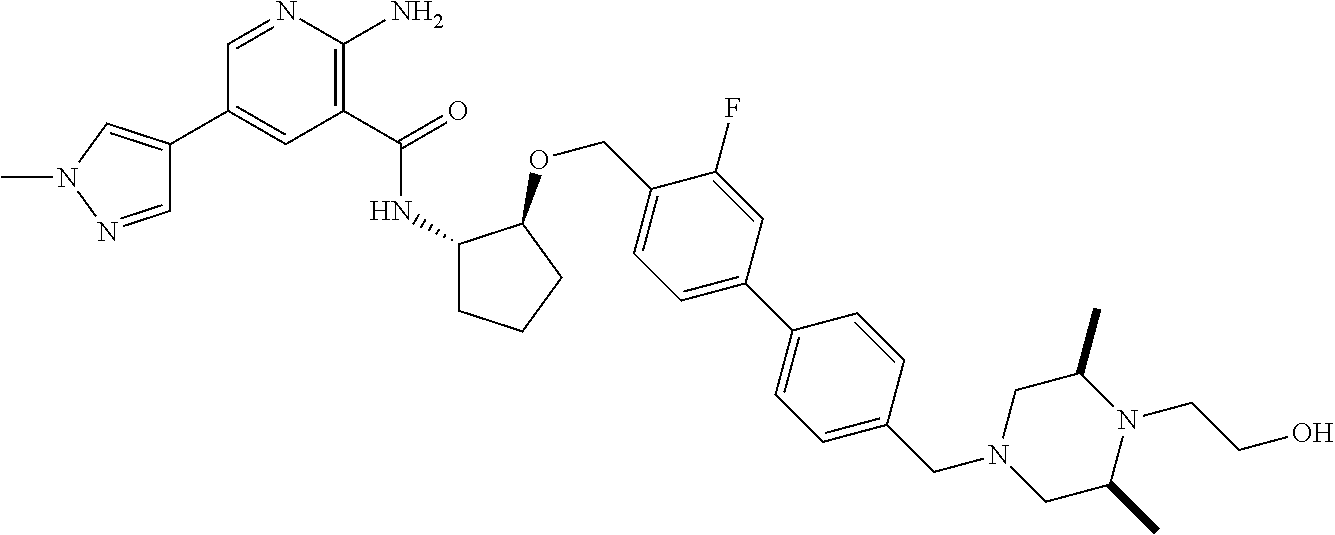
C1(C(=O)NC2CCCC2OCC2=CC=C(C3=CC=C(CN4CC(C)N(CCO)C(C)C4)C=C3)C=C2F)=C(N)N=CC(C2=CN(C)N=C2)=C1
